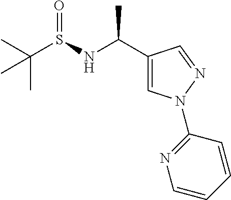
CC(S(NC(C1=CN(C2=NC=CC=C2)N=C1)C)=O)(C)C
